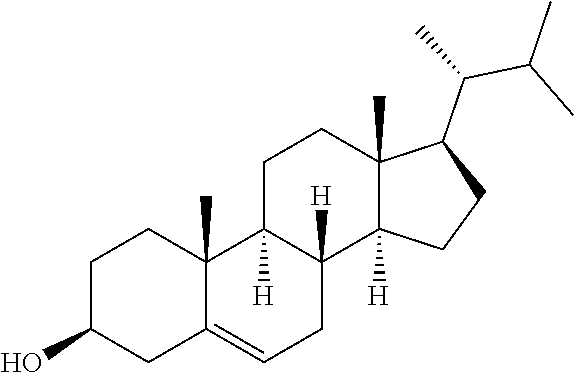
C1=C2CC(O)CCC2(C)C2([H])CCC3(C)C(C(C(C)C)C)CCC3([H])C2([H])C1
